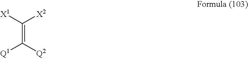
C(=C([Q2])[Q1])([X1])[X2]
